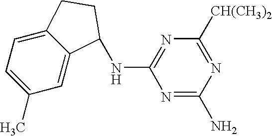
C1(C)=CC=C2C(=C1)C(NC1=NC([CH(CH3)2])=NC(N)=N1)CC2
